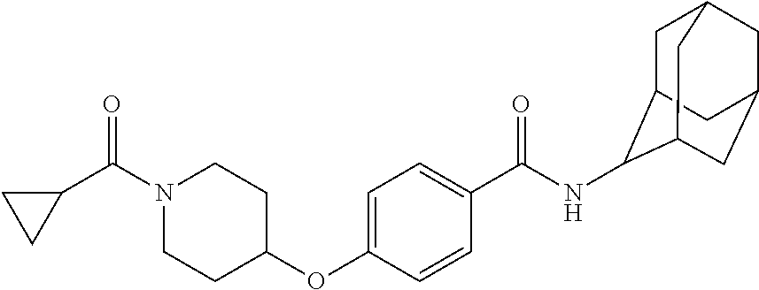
C1(C(N2CCC(OC3=CC=C(C(NC4C5CC6CC(CC4C6)C5)=O)C=C3)CC2)=O)CC1
